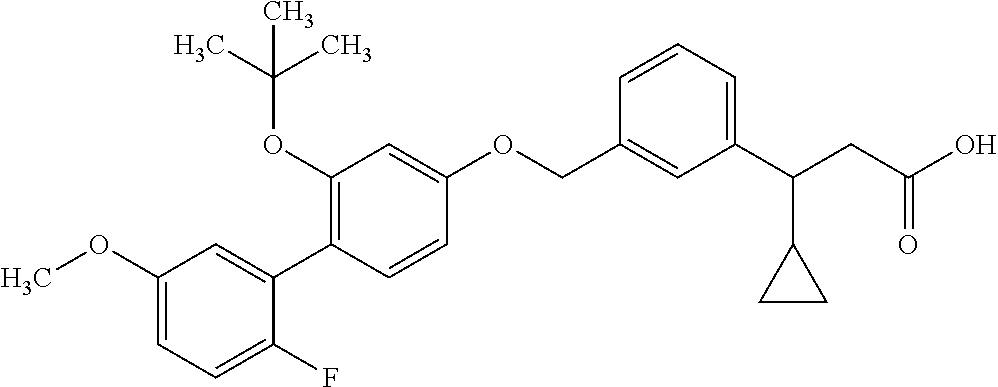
C1(OC)=CC=C(F)C(C2=C(OC(C)(C)C)C=C(OCC3=CC(C(CC(O)=O)C4CC4)=CC=C3)C=C2)=C1
